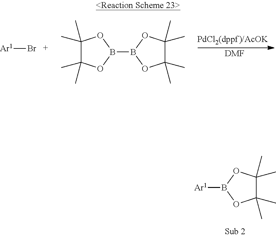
B1([Ar1])OC(C)(C)C(C)(C)O1.[DMF].[Ar1]Br.C1(C)(C)C(C)(C)OB(B2OC(C)(C)C(C)(C)O2)O1
